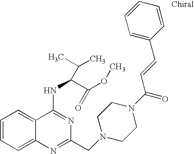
C1=CC=C2C(=C1)C(NC(C(OC)=O)C(C)C)=NC(CN1CCN(C(C=CC3=CC=CC=C3)=O)CC1)=N2
